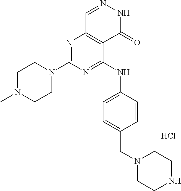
N1=C(NC2=CC=C(CN3CCNCC3)C=C2)C2=C(N=C1N1CCN(C)CC1)C=NNC2=O.Cl
